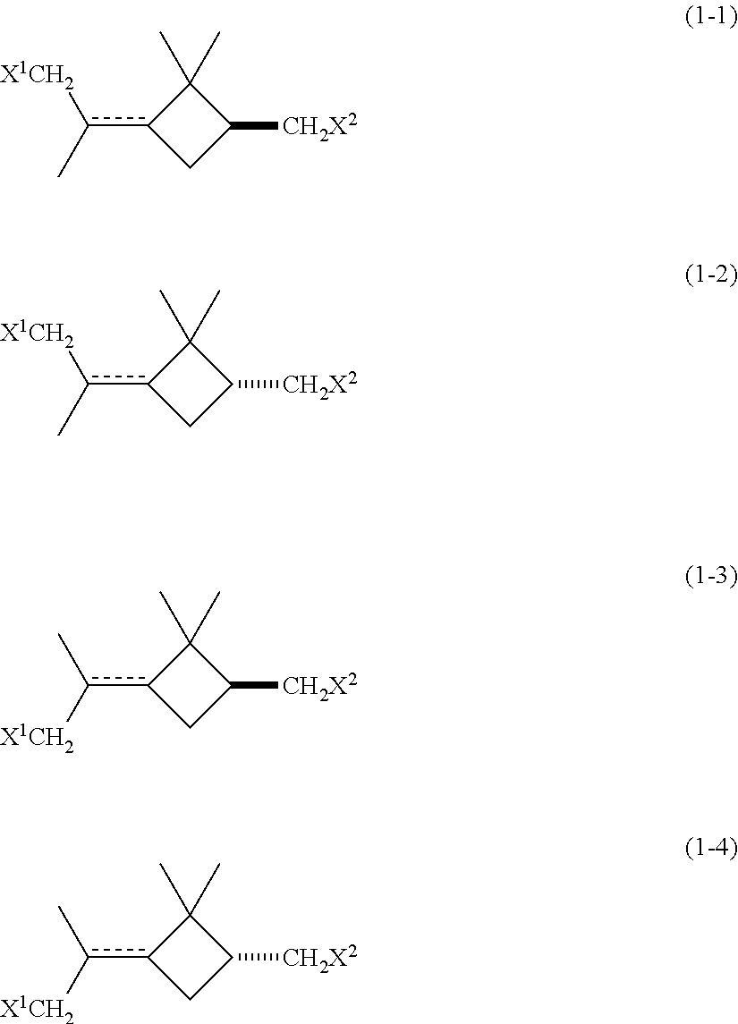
c1(c(C)[X1CH2])CC([CH2X2])C1(C)C.c1(c(C)[X1CH2])CC([CH2X2])C1(C)C.c1(c([X1CH2])C)CC([CH2X2])C1(C)C.c1(c([X1CH2])C)CC([CH2X2])C1(C)C
